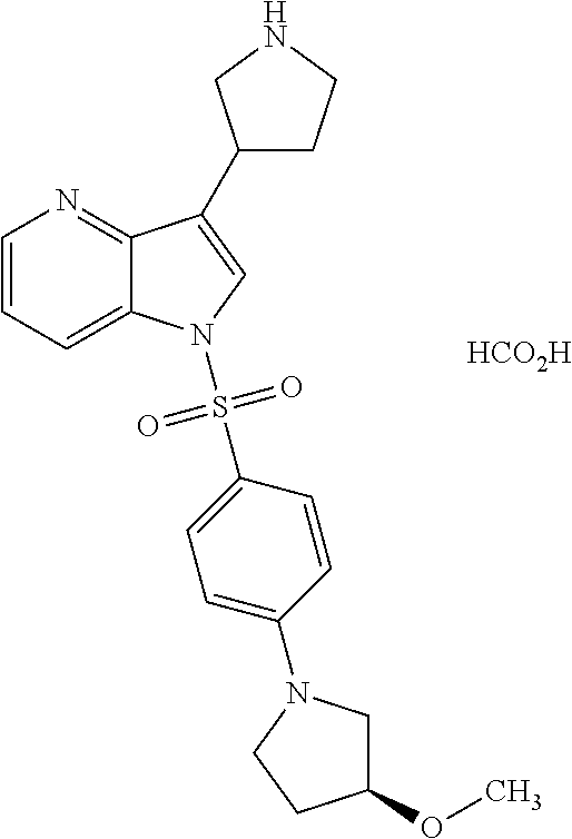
[HCO2H].C1=CC=C2C(=N1)C(C1CCNC1)=CN2S(C1=CC=C(N2CC(OC)CC2)C=C1)(=O)=O
